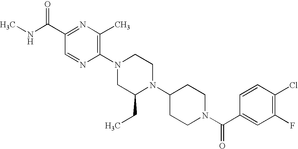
C1(C(NC)=O)=NC(C)=C(N2CC(CC)N(C3CCN(C(C4=CC(F)=C(Cl)C=C4)=O)CC3)CC2)N=C1
